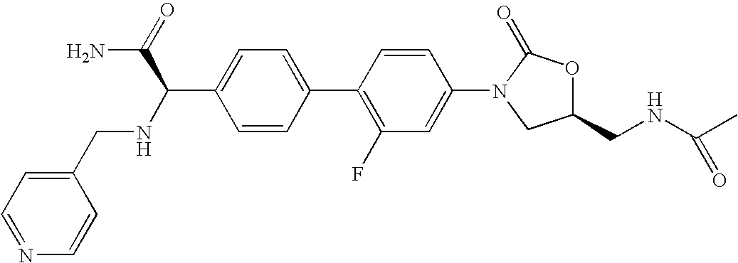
C1=C(C(C(=O)N)NCC2=CC=NC=C2)C=CC(C2=C(F)C=C(N3CC(CNC(C)=O)OC3=O)C=C2)=C1
